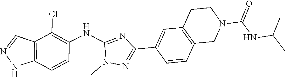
C12=C(C=NN1)C(Cl)=C(NC1=NC(C3=CC4=C(C=C3)CN(C(=O)NC(C)C)CC4)=NN1C)C=C2
